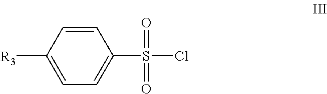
C1=C([R3])C=CC(S(=O)(=O)Cl)=C1
